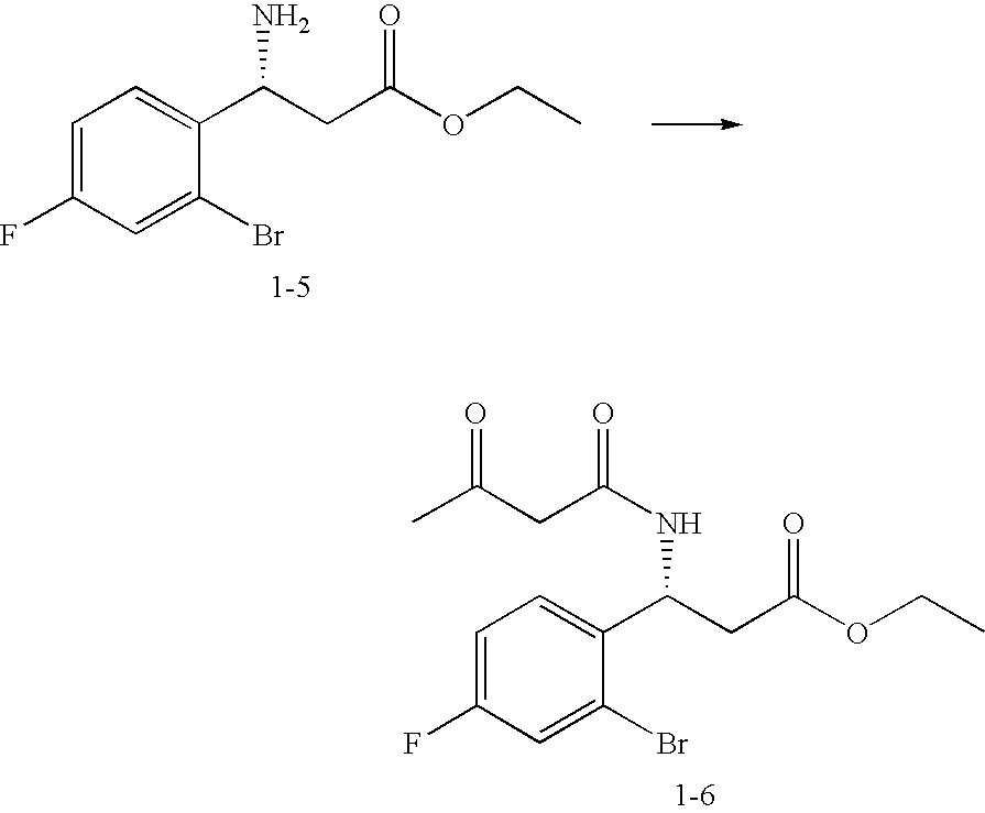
C(CC(OCC)=O)(C1=CC=C(F)C=C1Br)N.C(CC(OCC)=O)(C1=CC=C(F)C=C1Br)NC(=O)CC(C)=O
